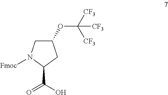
C1(OC([CF3])([CF3])[CF3])CN([Fmoc])C(C(O)=O)C1
